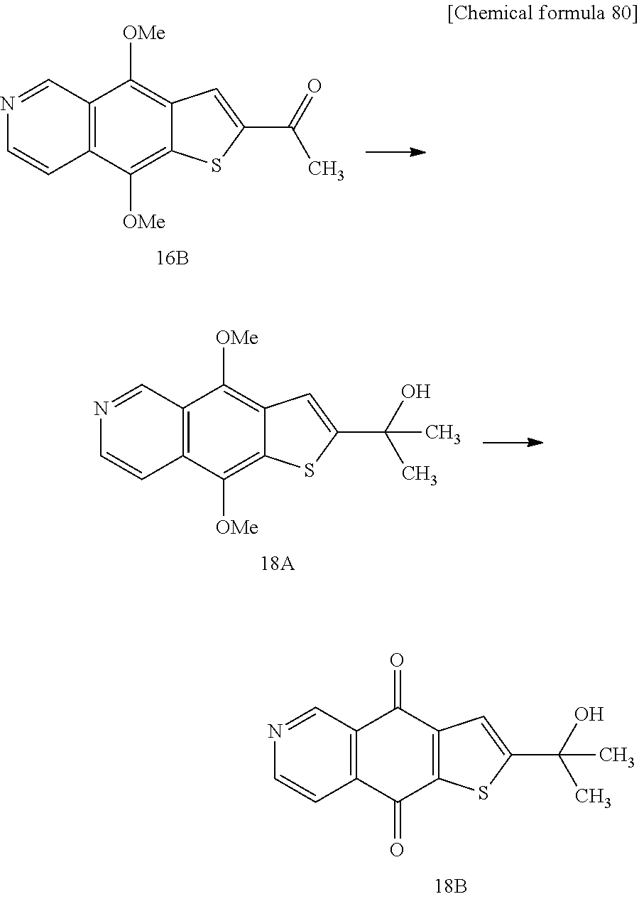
N1=CC2=C(C=C1)C([OMe])=C1C(=C2[OMe])C=C(C(=O)C)S1.N1=CC2=C(C=C1)C([OMe])=C1C(=C2[OMe])C=C(C(O)(C)C)S1.N1=CC2=C(C=C1)C(=O)C1=C(C2=O)C=C(C(O)(C)C)S1
